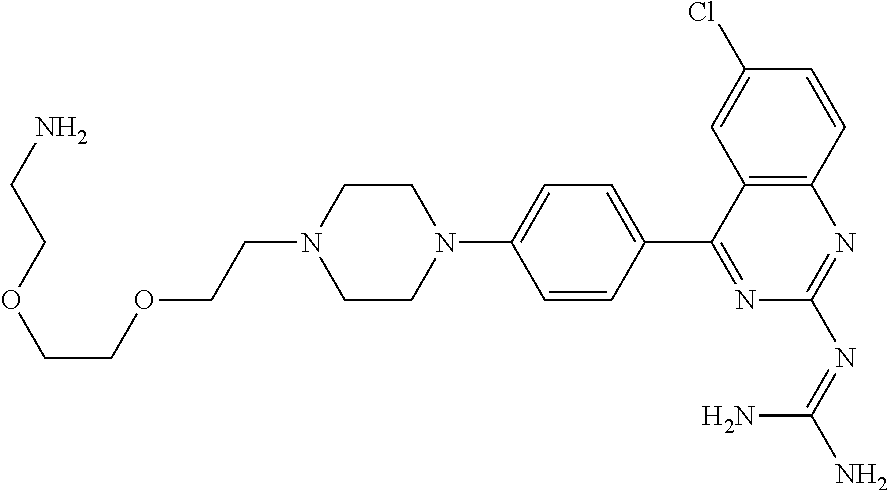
NCCOCCOCCN1CCN(C2=CC=C(C3=NC(N=C(N)N)=NC4=C3C=C(Cl)C=C4)C=C2)CC1
